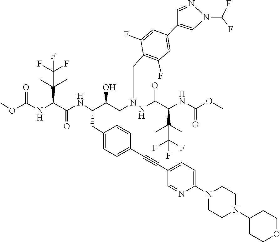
C(C(C(C)(C)C(F)(F)F)NC(OC)=O)(=O)N.O(C(=O)NC(C(=O)NC(C(CNCC1=C(F)C=C(C2=CN(C(F)F)N=C2)C=C1F)O)CC1=CC=C(C#CC2=CC=C(N3CCN(C4CCOCC4)CC3)N=C2)C=C1)C(C)(C)C(F)(F)F)C
